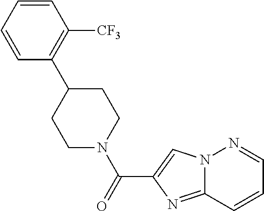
C1=CC=CC([CF3])=C1C1CCN(C(=O)C2=CN3C(=N2)C=CC=N3)CC1
